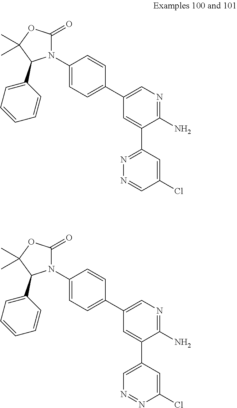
N1(C2=CC=C(C3=CN=C(N)C(C4=NN=CC(Cl)=C4)=C3)C=C2)C(=O)OC(C)(C)C1C1=CC=CC=C1.N1(C2=CC=C(C3=CN=C(N)C(C4=CN=NC(Cl)=C4)=C3)C=C2)C(=O)OC(C)(C)C1C1=CC=CC=C1
